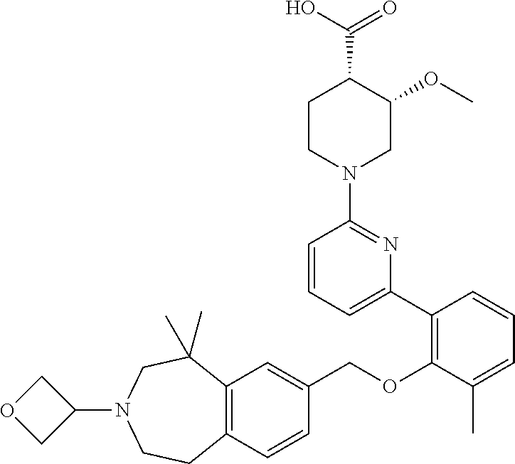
C12=C(C=CC(COC3=C(C4=CC=CC(N5CC(OC)C(C(O)=O)CC5)=N4)C=CC=C3C)=C1)CCN(C1COC1)CC2(C)C
